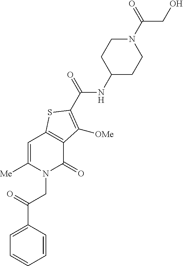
C1([Me])=CC2=C(C(=O)N1CC(C1=CC=CC=C1)=O)C([OMe])=C(C(NC1CCN(C(=O)CO)CC1)=O)S2
